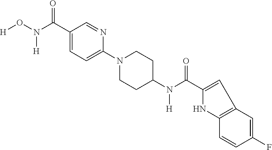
C1(C(=O)N([H])O[H])=CC=C(N2CCC(N(C(C3=CC4=C(C=CC(F)=C4)N3)=O)[H])CC2)N=C1
